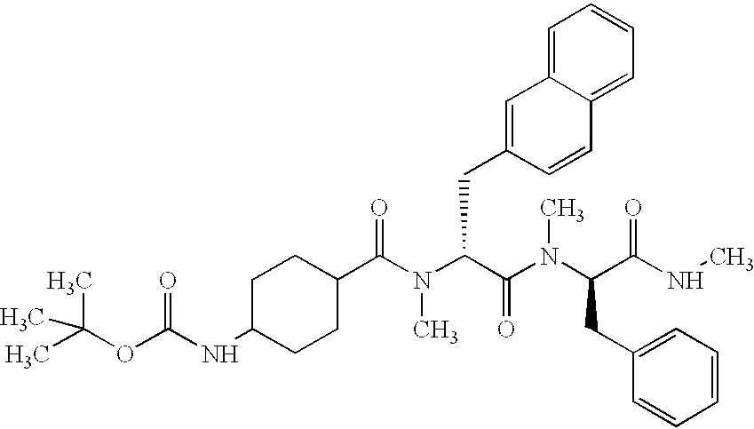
C1C(NC(OC(C)(C)C)=O)CCC(C(N(C(C(N(C(C(NC)=O)CC2=CC=CC=C2)C)=O)CC2=CC3=CC=CC=C3C=C2)C)=O)C1
